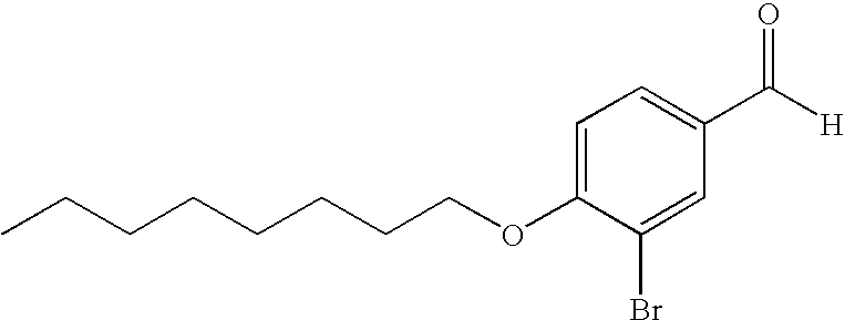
CCCCCCCCOC1=CC=C(C([H])=O)C=C1Br
